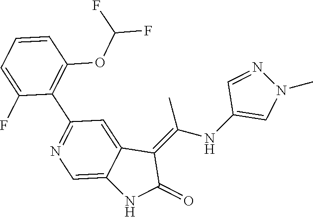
CC(=C1C2=CC(C3=C(OC(F)F)C=CC=C3F)=NC=C2NC1=O)NC1=CN(C)N=C1
